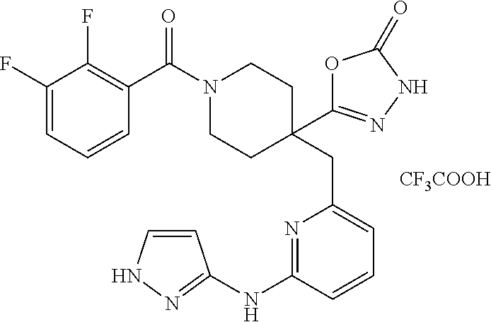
N1(C(C2=C(F)C(F)=CC=C2)=O)CCC(CC2=CC=CC(NC3=NNC=C3)=N2)(C2=NNC(=O)O2)CC1.[CF3COOH]
